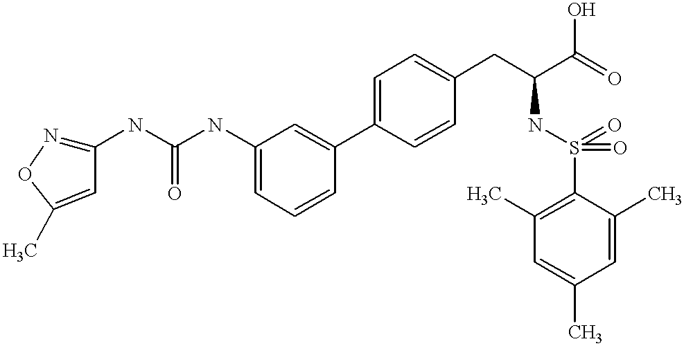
C1=C(NC(NC2=NOC(C)=C2)=O)C=C(C2=CC=C(CC(C(=O)O)NS(=O)(=O)C3=C(C)C=C(C)C=C3C)C=C2)C=C1
